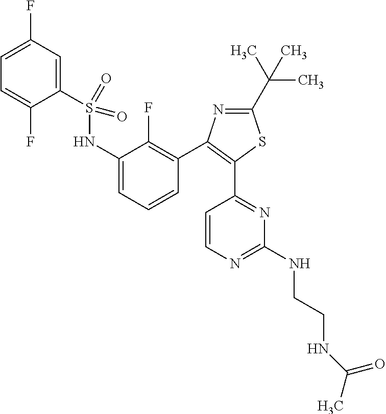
C1=C(F)C=C(S(NC2=CC=CC(C3=C(C4=NC(NCCNC(C)=O)=NC=C4)SC(C(C)(C)C)=N3)=C2F)(=O)=O)C(F)=C1
